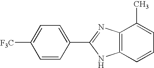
C1=C(C2=NC3=C(N2)C=CC=C3C)C=CC([F3C])=C1
